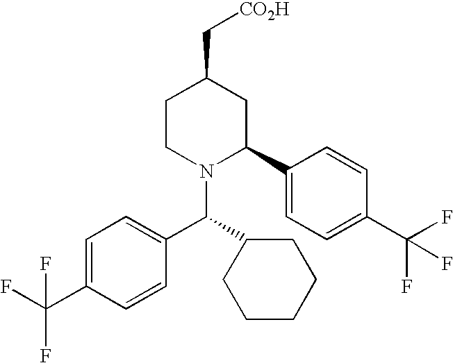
C1=C(C(F)(F)F)C=CC(C(N2C(C3=CC=C(C(F)(F)F)C=C3)CC(C[CO2H])CC2)C2CCCCC2)=C1
